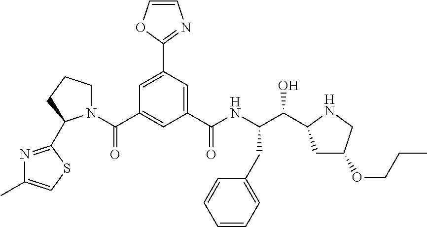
C1(C(NC(C(O)C2CC(OCCC)CN2)CC2=CC=CC=C2)=O)=CC(C2=NC=CO2)=CC(C(N2CCCC2C2=NC(C)=CS2)=O)=C1
